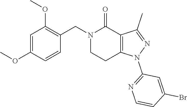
C1=C(OC)C=CC(CN2C(=O)C3=C(CC2)N(C2=NC=CC(Br)=C2)N=C3C)=C1OC
